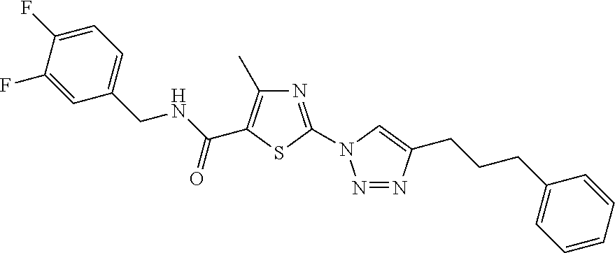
N1=C(N2N=NC(CCCC3=CC=CC=C3)=C2)SC(C(NCC2=CC=C(F)C(F)=C2)=O)=C1C
